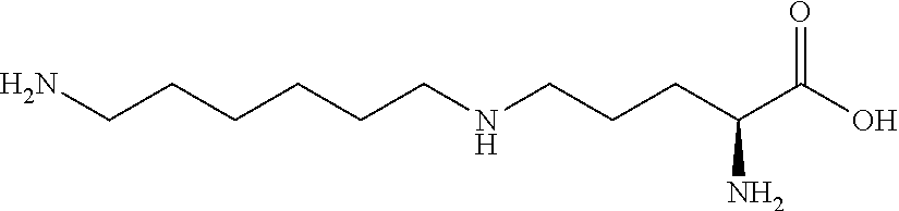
NCCCCCCNCCCC(C(O)=O)N
